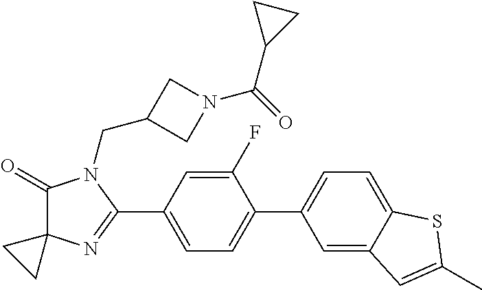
C1(=O)C2(N=C(C3=CC=C(C4=CC=C5C(=C4)C=C(C)S5)C(F)=C3)N1CC1CN(C(=O)C3CC3)C1)CC2
